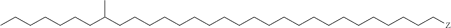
C(CCCCCCCCCCCCCCCCCCC[Z])CCC(CCCCCCC)C
